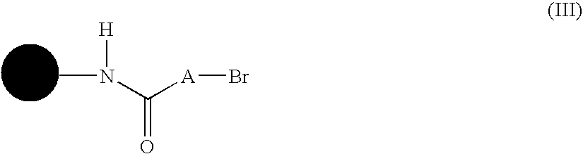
N(C([A]Br)=O)(C)[H]
